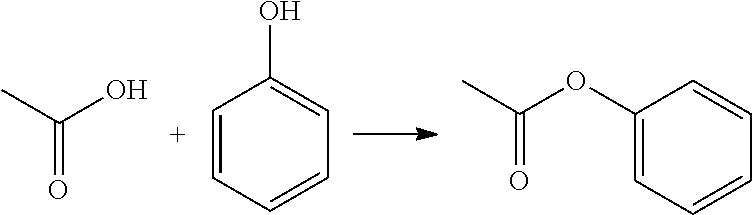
CC(O)=O.C1=CC=CC=C1O.C1(OC(C)=O)=CC=CC=C1
